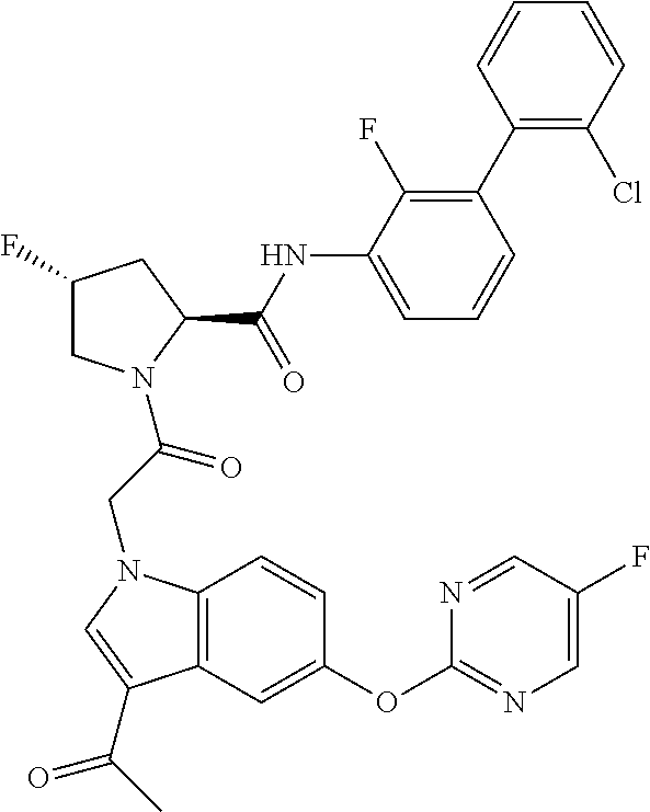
C1(F)CN(C(CN2C3=C(C=C(OC4=NC=C(F)C=N4)C=C3)C(C(C)=O)=C2)=O)C(C(NC2=CC=CC(C3=C(Cl)C=CC=C3)=C2F)=O)C1
